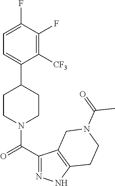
C1=C(F)C(F)=C([CF3])C(C2CCN(C(C3=NNC4=C3CN(C(=O)C)CC4)=O)CC2)=C1
